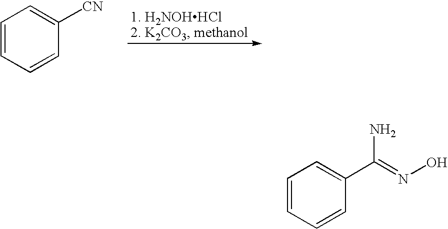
C1=CC=CC([CN])=C1.C1=CC=CC(C(=NO)N)=C1
